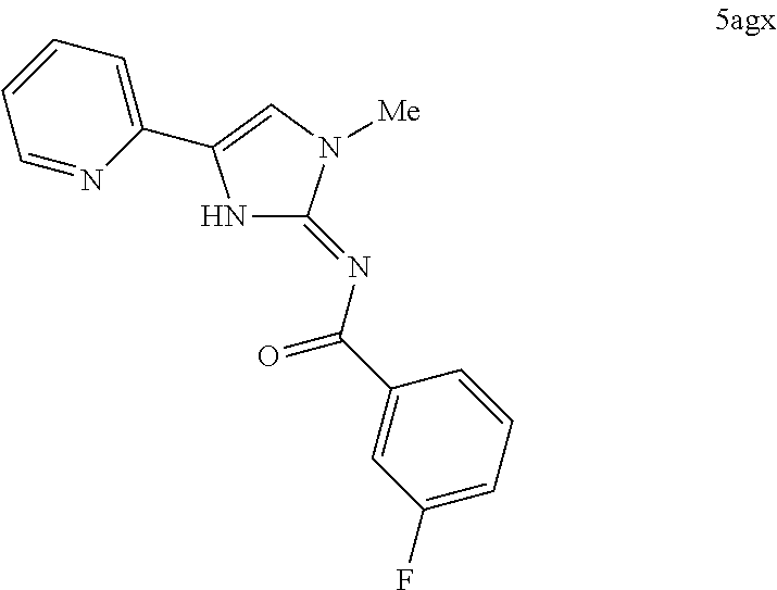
N1C(=NC(=O)C2=CC(F)=CC=C2)N([Me])C=C1C1=CC=CC=N1
